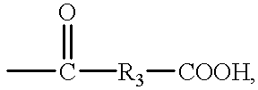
CC(=O)[R3][COOH]
